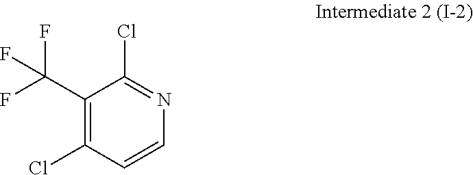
C1(C(F)(F)F)=C(Cl)C=CN=C1Cl
